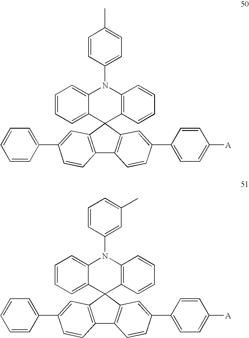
C1=CC=C2C(=C1)N(C1=CC(C)=CC=C1)C1=C(C=CC=C1)C21C2=C(C3=C1C=C(C1=CC=CC=C1)C=C3)C=CC(C1=CC=C([A])C=C1)=C2.C1=CC=C2C(=C1)N(C1=CC=C(C)C=C1)C1=C(C=CC=C1)C21C2=C(C3=C1C=C(C1=CC=CC=C1)C=C3)C=CC(C1=CC=C([A])C=C1)=C2
